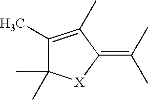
C1(C)=C(C)C(=C(C)C)[X]C1(C)C
